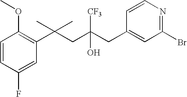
C1(F)=CC(C(CC(CC2=CC(Br)=NC=C2)([CF3])O)(C)C)=C(OC)C=C1
